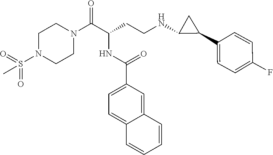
C1N(S(=O)(=O)C)CCN(C(C(CCNC2C(C3=CC=C(F)C=C3)C2)NC(C2=CC=C3C(=C2)C=CC=C3)=O)=O)C1
